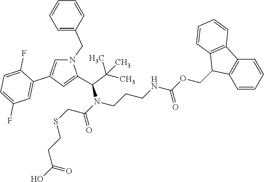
N(C(C1=CC(C2=CC(F)=CC=C2F)=CN1CC1=CC=CC=C1)C(C)(C)C)(CCCNC(=O)OCC1C2=C(C=CC=C2)C2=C1C=CC=C2)C(=O)CSCCC(=O)O
